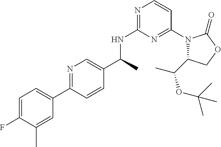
C1=C(F)C(C)=CC(C2=NC=C(C(C)NC3=NC=CC(N4C(C(C)OC(C)(C)C)COC4=O)=N3)C=C2)=C1
